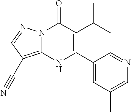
N12C(=C(C#N)C=N1)NC(C1=CC(C)=CN=C1)=C(C(C)C)C2=O
